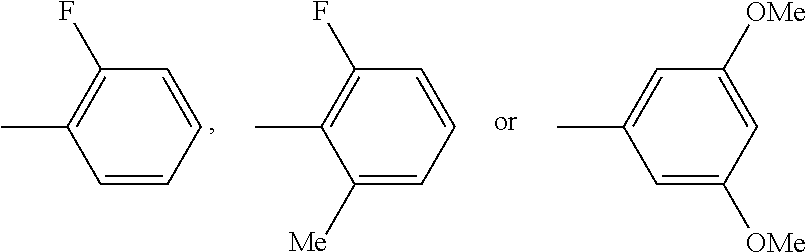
C1=CC=CC(F)=C1C.C1([Me])=CC=CC(F)=C1C.C1=C([OMe])C=C([OMe])C=C1C
